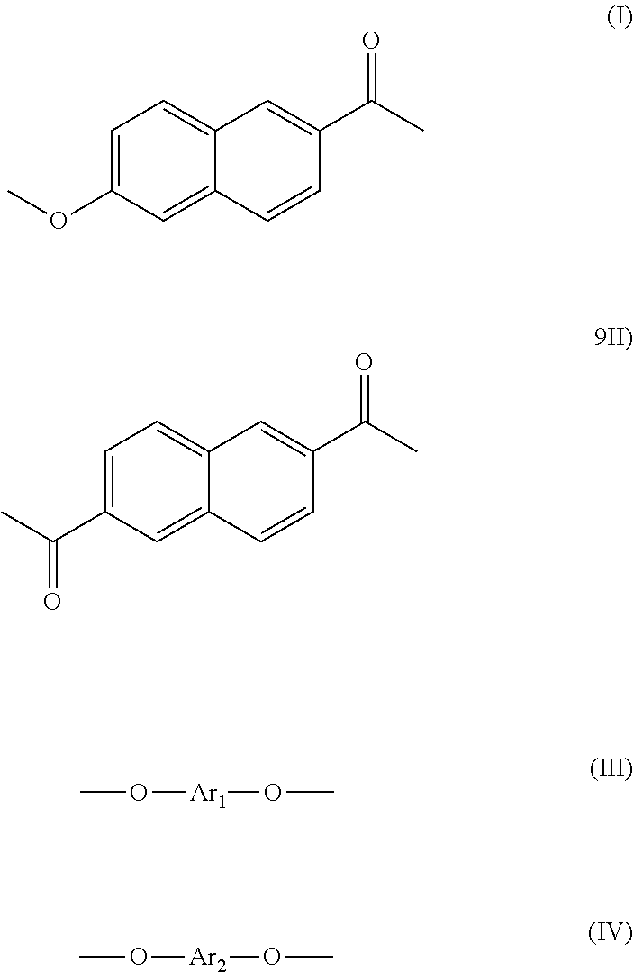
C1=C(OC)C=C2C(=C1)C=C(C(C)=O)C=C2.C1=C(C(C)=O)C=C2C(=C1)C=C(C(C)=O)C=C2.CO[Ar1]OC.CO[Ar2]OC
